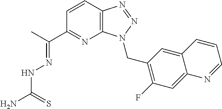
C(C)(C1=NC2=C(C=C1)N=NN2CC1=C(F)C=C2C(=C1)C=CC=N2)=NNC(N)=S
